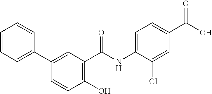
C1=C(C2=CC=CC=C2)C=CC(O)=C1C(NC1=CC=C(C(O)=O)C=C1Cl)=O
